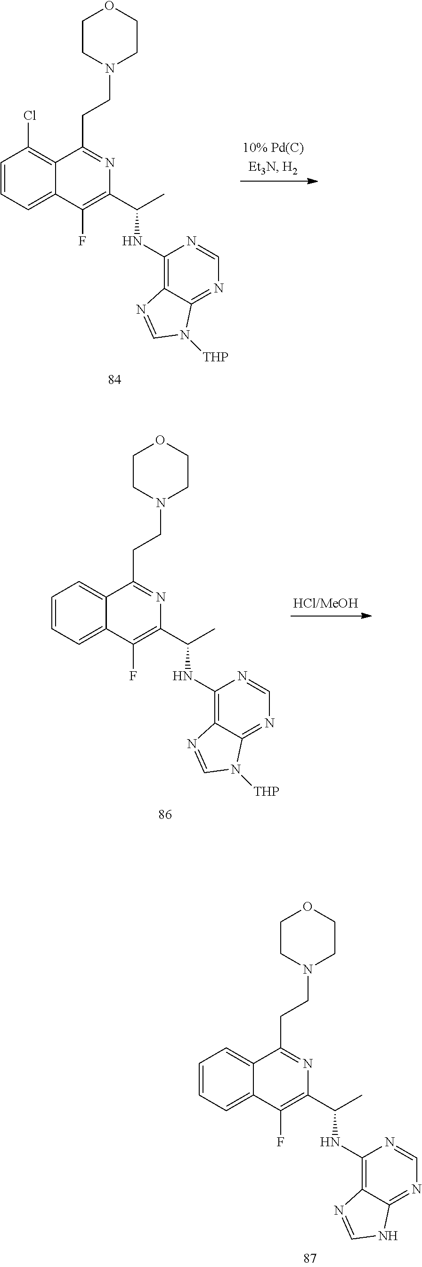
C1=CC=C2C(=C1Cl)C(CCN1CCOCC1)=NC(C(C)NC1=C3C(=NC=N1)N([THP])C=N3)=C2F.C1=CC=C2C(=C1)C(CCN1CCOCC1)=NC(C(C)NC1=C3C(=NC=N1)NC=N3)=C2F.C1=CC=C2C(=C1)C(CCN1CCOCC1)=NC(C(C)NC1=C3C(=NC=N1)N([THP])C=N3)=C2F
